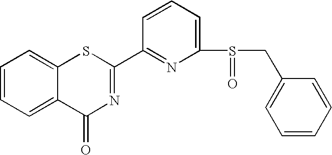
C1=CC=C2C(=C1)SC(C1=NC(S(CC3=CC=CC=C3)=O)=CC=C1)=NC2=O
